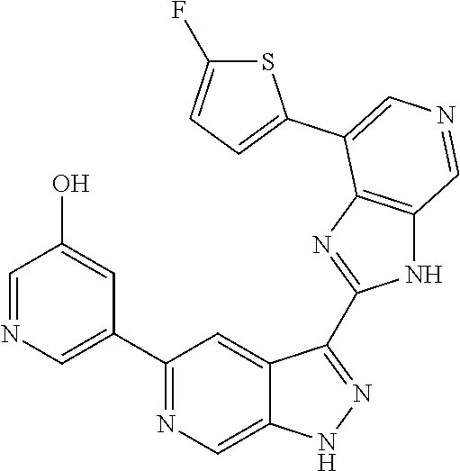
C1(C2=CN=CC(O)=C2)=NC=C2C(=C1)C(C1=NC3=C(N1)C=NC=C3C1=CC=C(F)S1)=NN2
